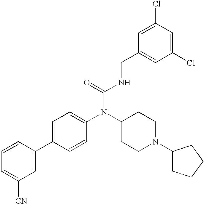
C1=CC(C2=CC=C(N(C3CCN(C4CCCC4)CC3)C(=O)NCC3=CC(Cl)=CC(Cl)=C3)C=C2)=CC([CN])=C1
